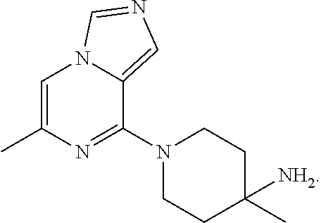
C1=C(C)N=C(N2CCC(C)([NH2])CC2)C2=CN=CN12
